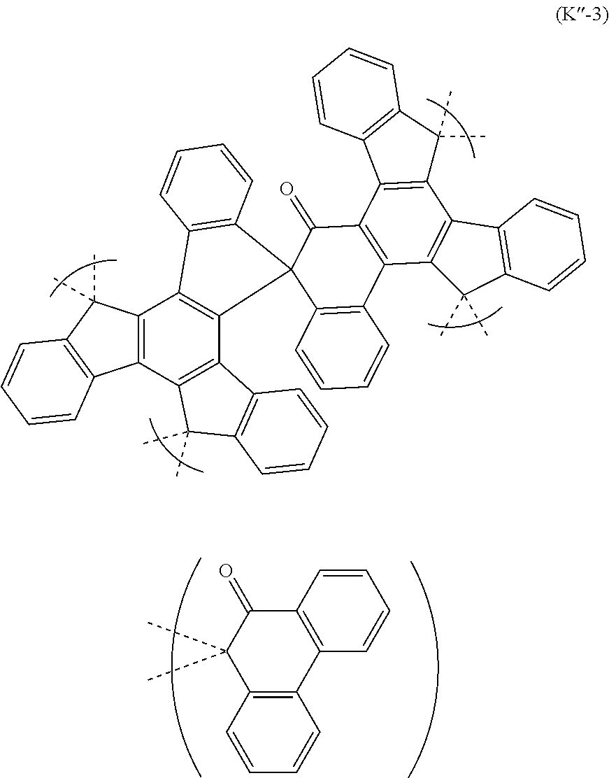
C12=C(C=CC=C1)C1=C(C(=O)C2(C)C)C=CC=C1.C12=C(C3=C(C4=C1C1=C(C45C(=O)C4=C(C6=C(C7=C(C6(C)C)C=CC=C7)C6=C4C4=C(C6(C)C)C=CC=C4)C4=C5C=CC=C4)C=CC=C1)C1=C(C3(C)C)C=CC=C1)C1=C(C2(C)C)C=CC=C1
